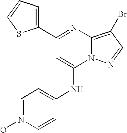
C1(C2=CC=CS2)=NC2=C(Br)C=NN2C(NC2=CC=N(O)C=C2)=C1
